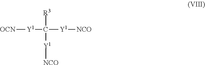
[OCN][Y1]C([Y1][NCO])([R3])[Y1][NCO]
